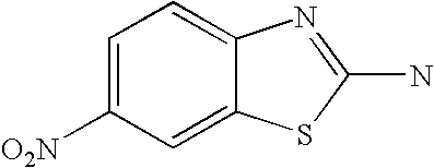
C1=C([O2N])C=C2C(=C1)N=C(N)S2
